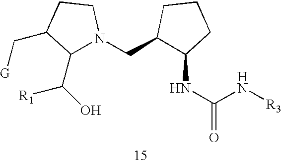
C1(C(O)[R1])N(CC2C(NC(=O)N[R3])CCC2)CCC1C[G]
